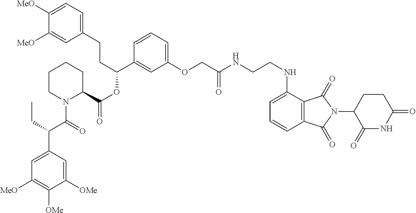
N(C1=CC=CC2=C1C(=O)N(C1CCC(=O)NC1=O)C2=O)CCNC(COC1=CC=CC(C(CCC2=CC=C([MeO])C([MeO])=C2)OC(=O)C2CCCCN2C(=O)C(CC)C2=CC([MeO])=C([OMe])C([OMe])=C2)=C1)=O
